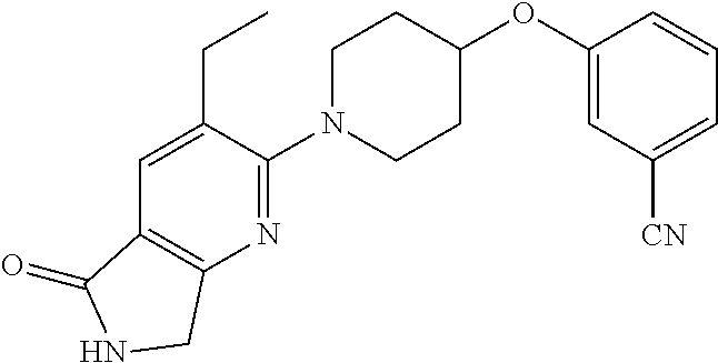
C1=C([CN])C=C(OC2CCN(C3=NC4=C(C=C3CC)C(=O)NC4)CC2)C=C1
